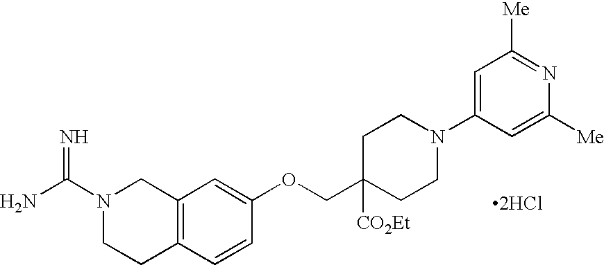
N1(C(N)=N)CCC2=C(C1)C=C(OCC1([CO2Et])CCN(C3=CC([Me])=NC([Me])=C3)CC1)C=C2.[2HCl]
